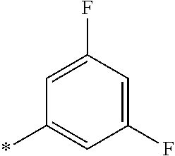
C1=C(F)C=C(F)C=C1*
